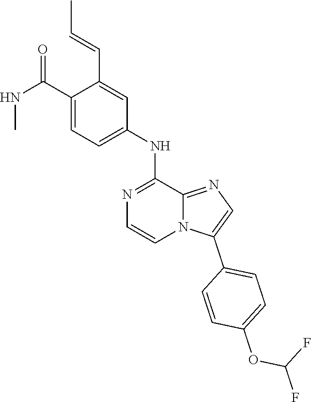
C1=C(C(=O)NC)C(C=CC)=CC(NC2=NC=CN3C2=NC=C3C2=CC=C(OC(F)F)C=C2)=C1
